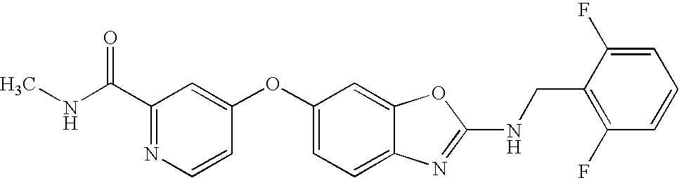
C1(C(NC)=O)=NC=CC(OC2=CC=C3C(=C2)OC(NCC2=C(F)C=CC=C2F)=N3)=C1
